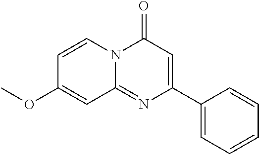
C1=CN2C(=NC(C3=CC=CC=C3)=CC2=O)C=C1OC
